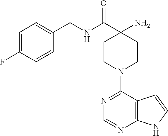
C12=C(C(N3CCC(N)(C(NCC4=CC=C(F)C=C4)=O)CC3)=NC=N1)C=CN2
